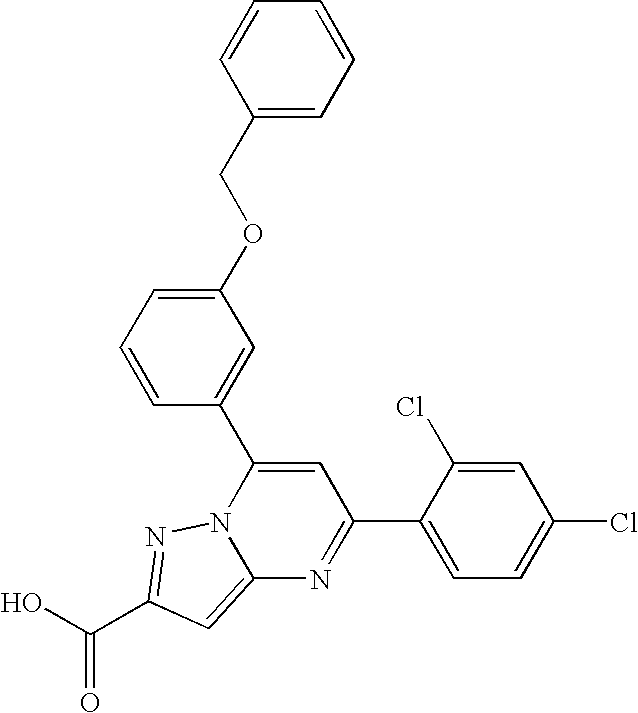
O=C(O)C1=NN2C(=C1)N=C(C1=CC=C(Cl)C=C1Cl)C=C2C1=CC(OCC2=CC=CC=C2)=CC=C1
